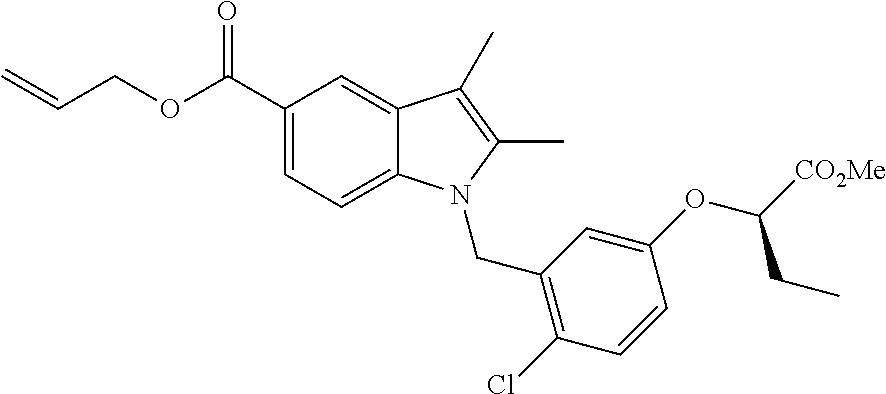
C1(C(OCC=C)=O)=CC=C2C(=C1)C(C)=C(C)N2CC1=C(Cl)C=CC(OC([CO2Me])CC)=C1
